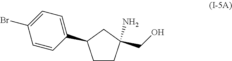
C1CC(CO)(N)CC1C1=CC=C(Br)C=C1
